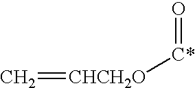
O=[C*][CHCH2O]=C
